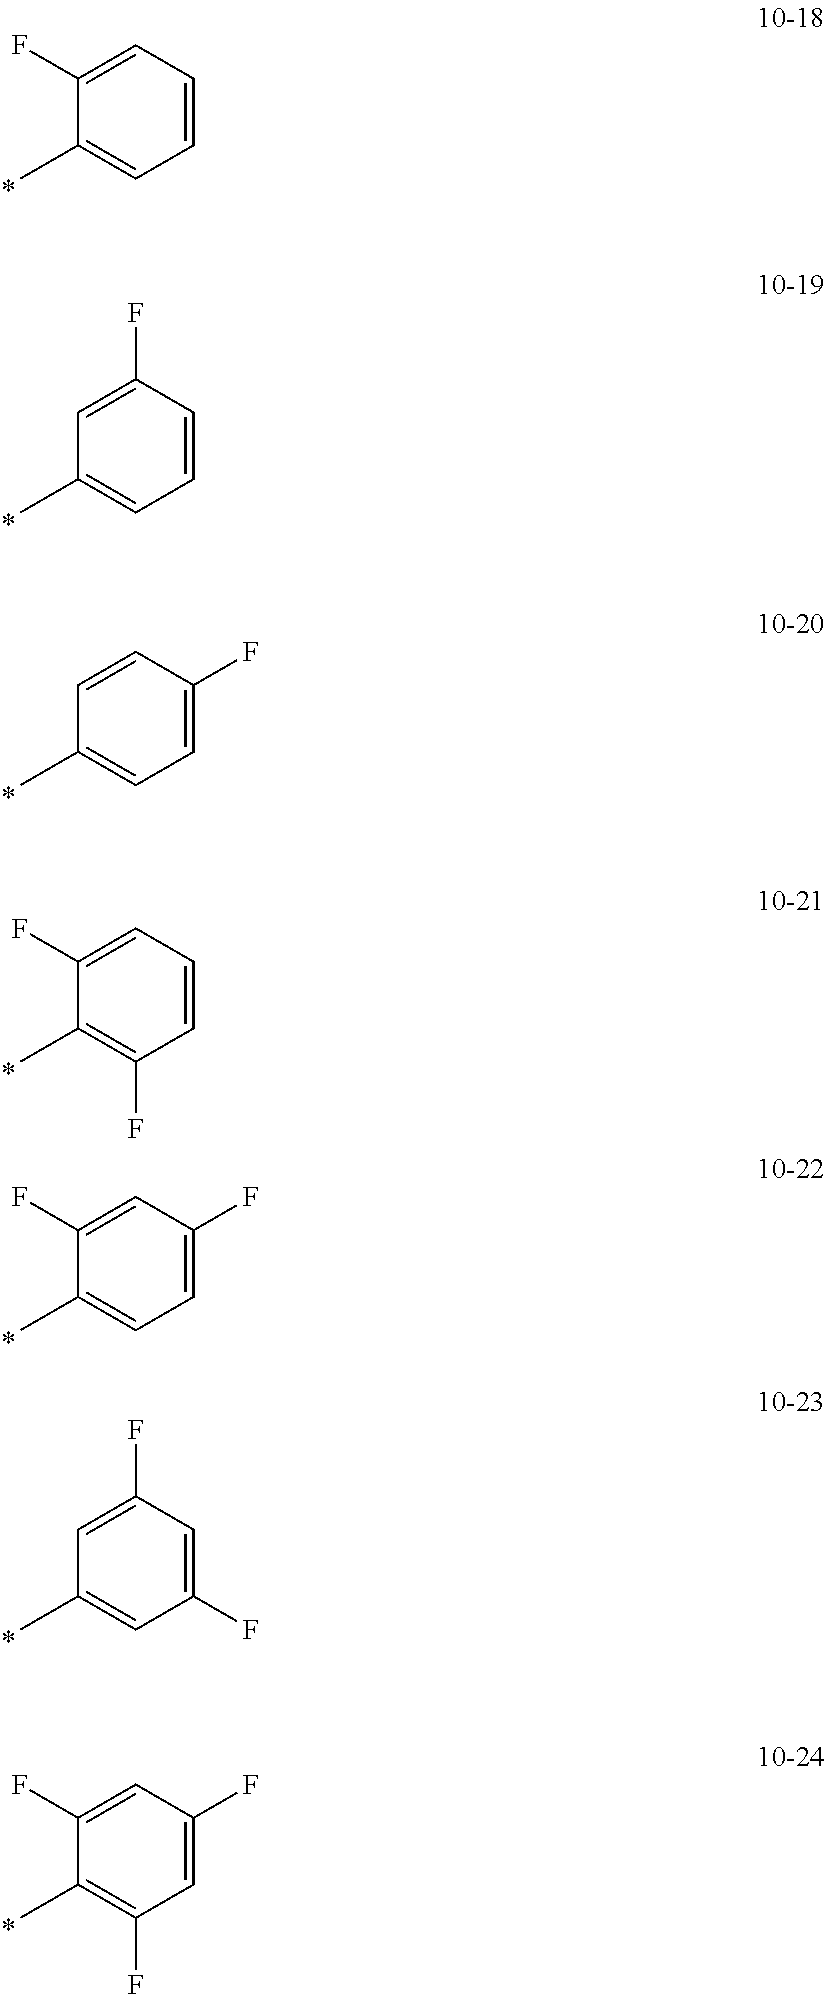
C1=CC=C(F)C(C)=C1.C1=CC(F)=CC(C)=C1.C1=C(F)C=CC(C)=C1.C1=CC=C(F)C(C)=C1F.C1=C(F)C=C(F)C(C)=C1.C1(F)=CC(F)=CC(C)=C1.C1=C(F)C=C(F)C(C)=C1F
